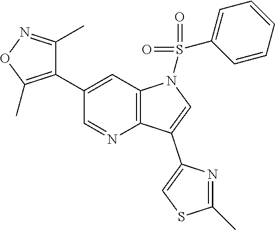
C12=C(C=C(C3=C(C)ON=C3C)C=N1)N(S(C1=CC=CC=C1)(=O)=O)C=C2C1=CSC(C)=N1
